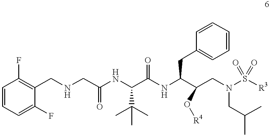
C1=C(F)C(CNCC(NC(C(NC(C(CN(S([R3])(=O)=O)CC(C)C)O[R4])CC2=CC=CC=C2)=O)C(C)(C)C)=O)=C(F)C=C1
